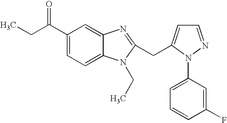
C1(C(CC)=O)=CC=C2C(=C1)N=C(CC1=CC=NN1C1=CC=CC(F)=C1)N2CC
